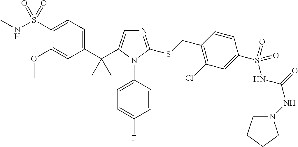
C1(C(C)(C)C2=CN=C(SCC3=C(Cl)C=C(S(NC(NN4CCCC4)=O)(=O)=O)C=C3)N2C2=CC=C(F)C=C2)=CC=C(S(NC)(=O)=O)C(OC)=C1
